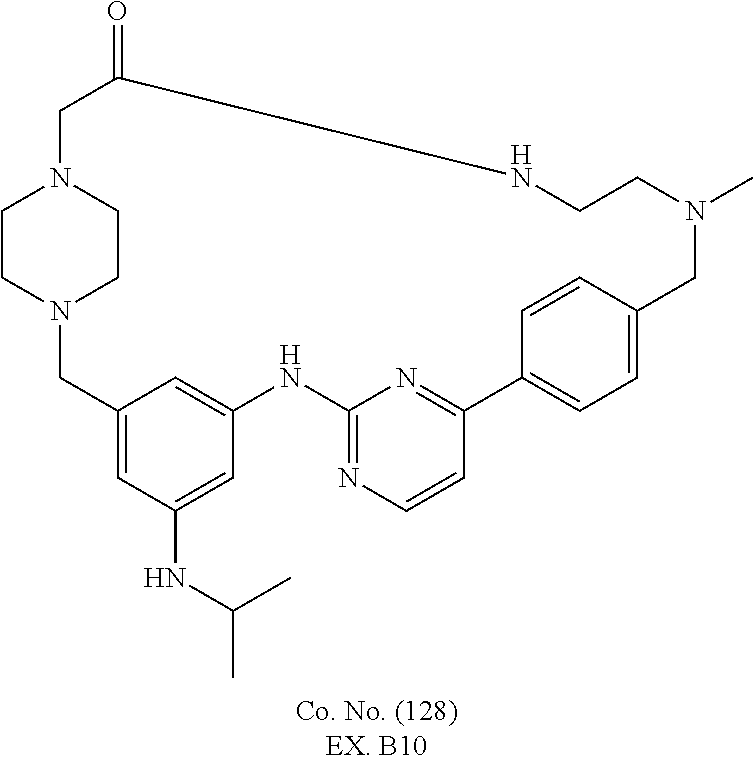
N12CC3=CC(NC(C)C)=CC(=C3)NC3=NC=CC(=N3)C3=CC=C(C=C3)CN(C)CCNC(=O)CN(CC1)CC2
